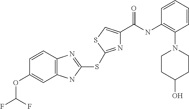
N1=C(SC2=NC3=C(N2)C=C(OC(F)F)C=C3)SC=C1C(NC1=C(N2CCC(O)CC2)C=CC=C1)=O
